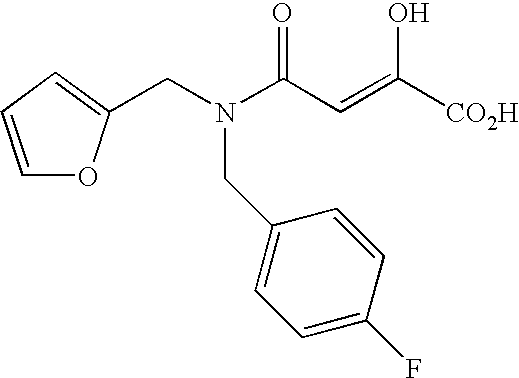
C1=CC=C(CN(C(C=C([CO2H])O)=O)CC2=CC=C(F)C=C2)O1
